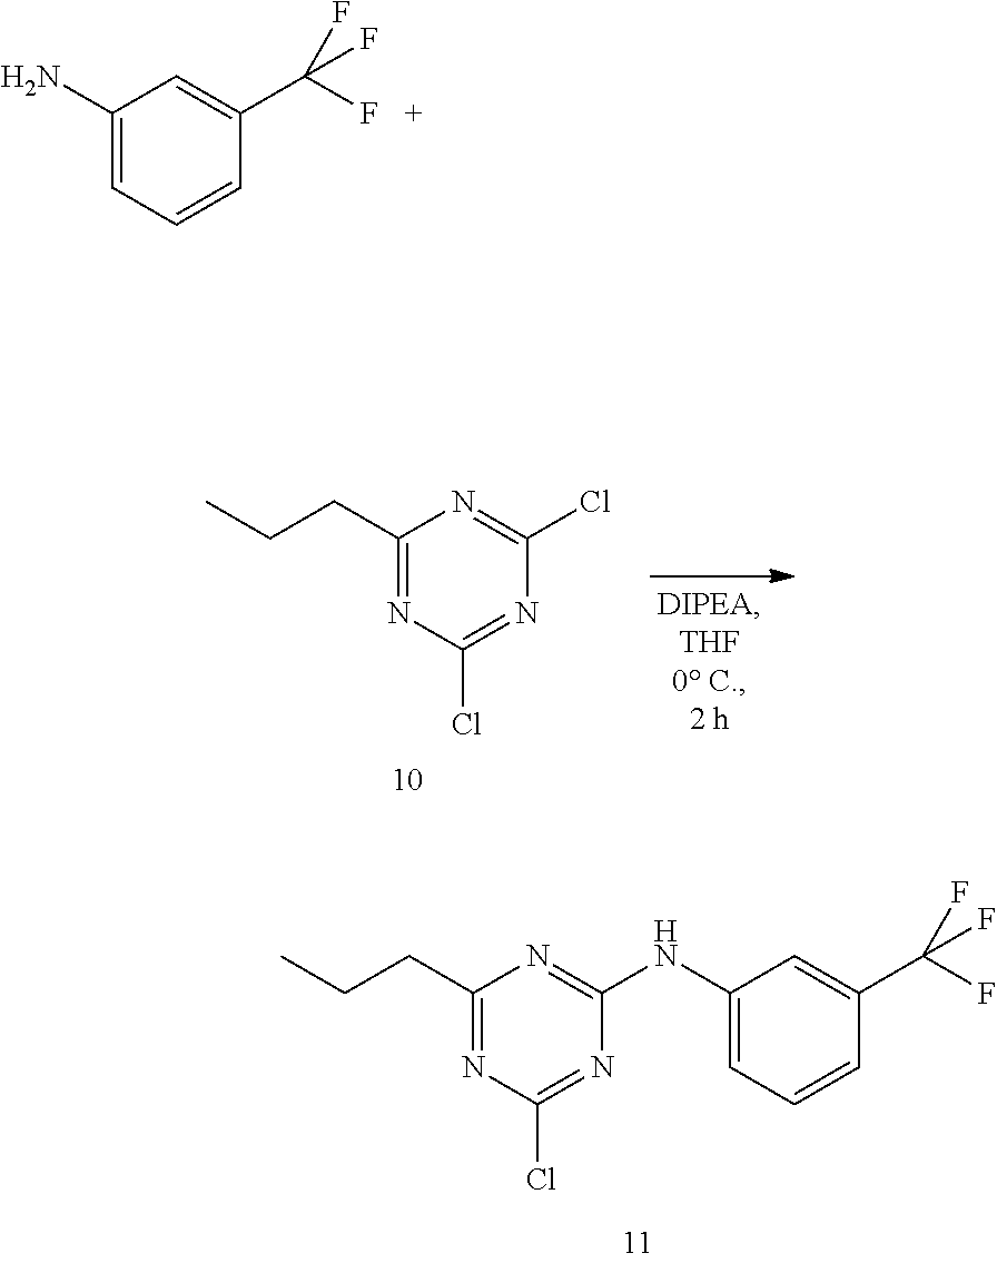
C1(CCC)=NC(Cl)=NC(Cl)=N1.C1(CCC)=NC(Cl)=NC(NC2=CC=CC(C(F)(F)F)=C2)=N1.C1(N)=CC=CC(C(F)(F)F)=C1
